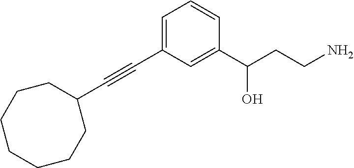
C1=C(C#CC2CCCCCCC2)C=C(C(CCN)O)C=C1
